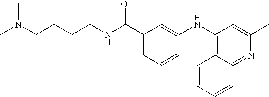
C(CCNC(C1=CC=CC(NC2=C3C(=NC(C)=C2)C=CC=C3)=C1)=O)CN(C)C
